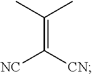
C(C)(C)=C([CN])[NC]
